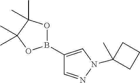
B1(C2=CN(C3(C)CCC3)N=C2)OC(C)(C)C(C)(C)O1
